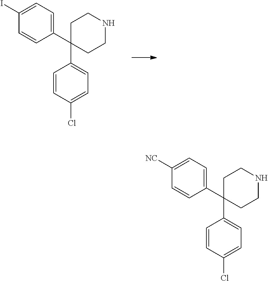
C1(C2(C3=CC=C(Cl)C=C3)CCNCC2)=CC=C(I)C=C1.C1(C2(C3=CC=C(Cl)C=C3)CCNCC2)=CC=C([NC])C=C1
